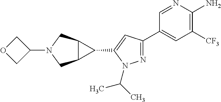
N1=C(C2=CC([CF3])=C(N)N=C2)C=C(C2C3C2CN(C2COC2)C3)N1C(C)C
